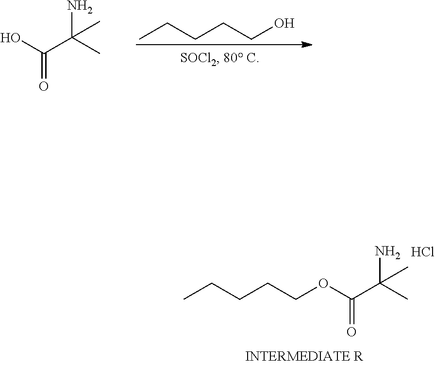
OC(C(C)(N)C)=O.C(CO)CCC.O(C(C(C)(N)C)=O)CCCCC.Cl
